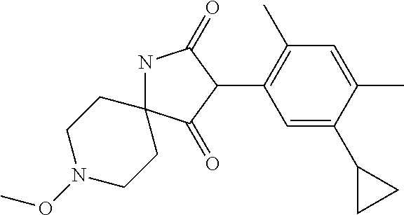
N1C2(C(=O)C(C3=C(C)C=C(C)C(C4CC4)=C3)C1=O)CCN(OC)CC2
